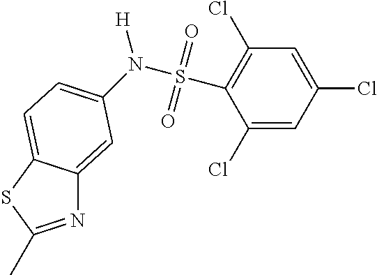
C1(Cl)=CC(Cl)=CC(Cl)=C1S(=O)(=O)N([H])C1=CC=C2C(=C1)N=C(C)S2
